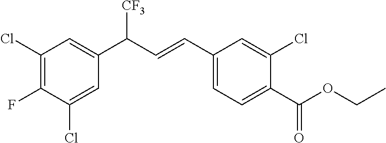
C1(Cl)=C(F)C(Cl)=CC(C(C=CC2=CC=C(C(OCC)=O)C(Cl)=C2)[CF3])=C1
